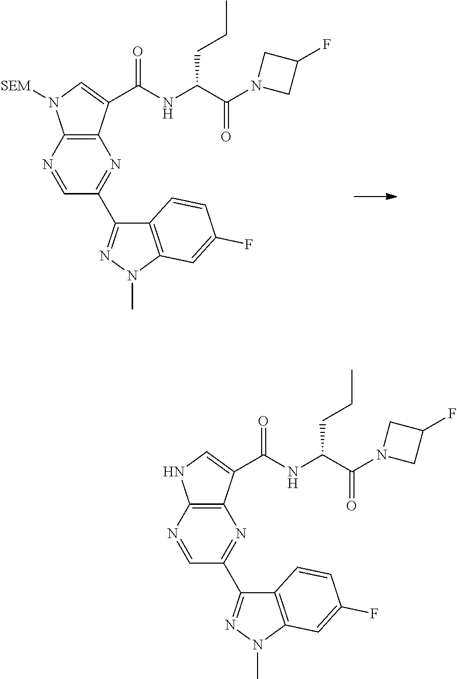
C12=C(C(C(=O)NC(C(=O)N3CC(F)C3)CCC)=CN1[SEM])N=C(C1=NN(C)C3=C1C=CC(F)=C3)C=N2.C12=C(C(C(NC(C(=O)N3CC(F)C3)CCC)=O)=CN1)N=C(C1=NN(C)C3=C1C=CC(F)=C3)C=N2
